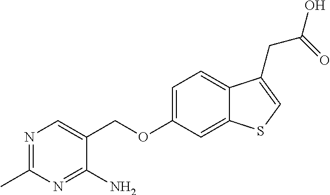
C(OC1=CC=C2C(=C1)SC=C2CC(=O)O)C1=CN=C(C)N=C1N
